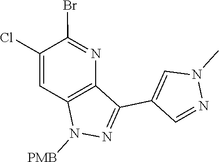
N1([PMB])N=C(C2=CN(C)N=C2)C2=C1C=C(Cl)C(Br)=N2
